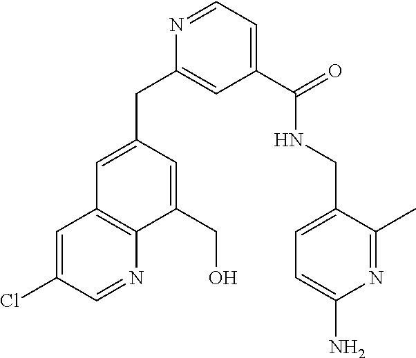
C1=C(Cl)C=NC2=C1C=C(CC1=CC(C(NCC3=CC=C(N)N=C3C)=O)=CC=N1)C=C2CO
